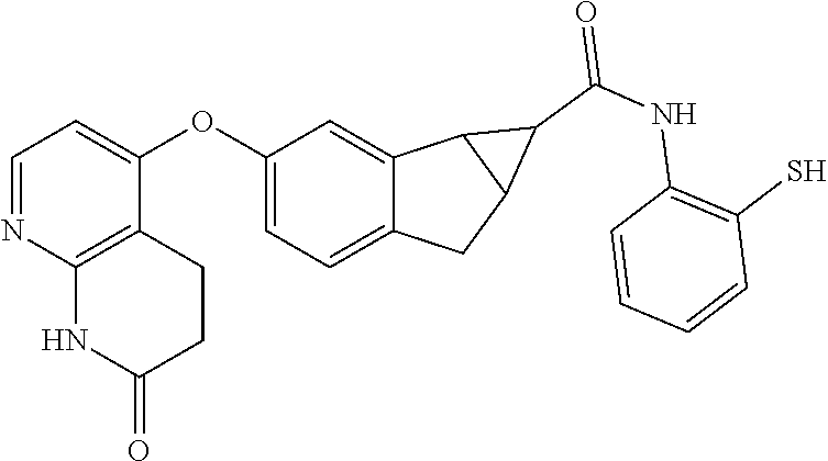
C1(OC2=CC=NC3=C2CCC(=O)N3)=CC=C2C(=C1)C1C(C2)C1C(NC1=C(S)C=CC=C1)=O
